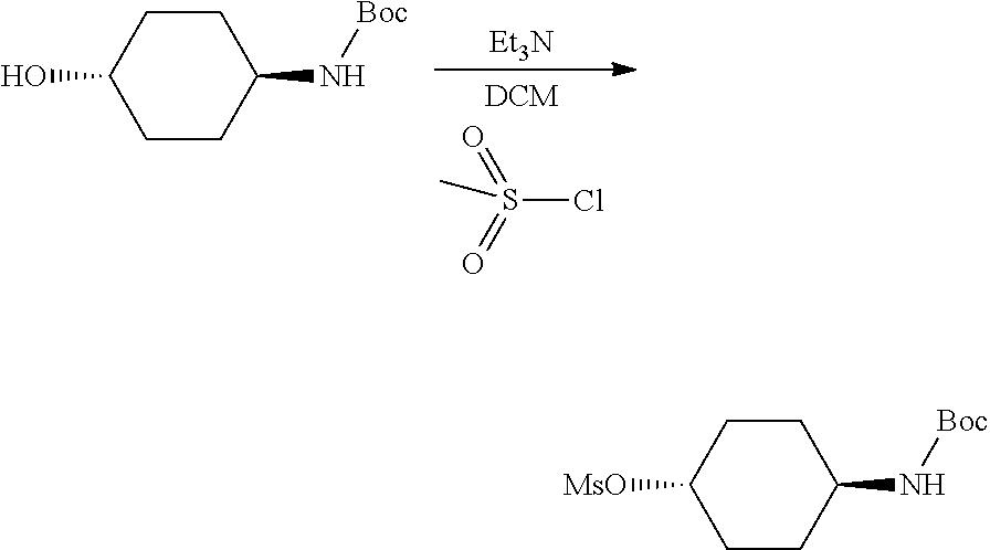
S(Cl)(=O)(=O)C.[Et3N].C1CC(N[Boc])CCC1O.C1CC(N[Boc])CCC1[MsO]
